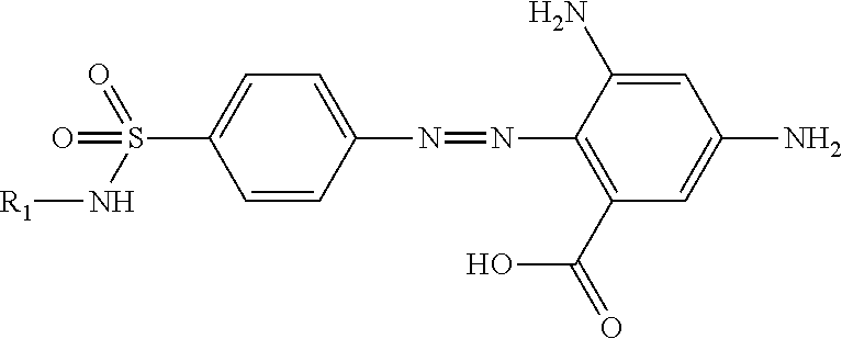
C1=CC(N=NC2=C(C(=O)O)C=C(N)C=C2N)=CC=C1S(N[R1])(=O)=O
